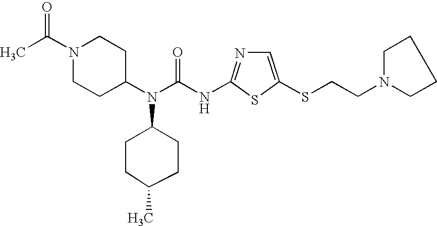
N(C(N(C1CCN(C(C)=O)CC1)C1CCC(C)CC1)=O)C1=NC=C(SCCN2CCCC2)S1
